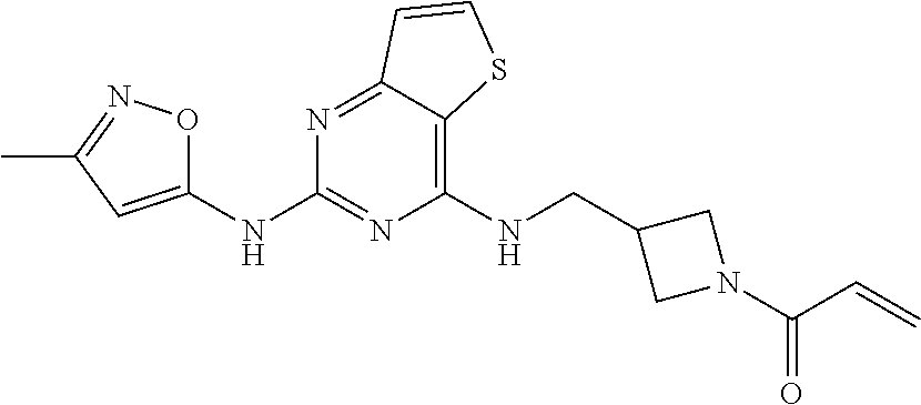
C1(NCC2CN(C(C=C)=O)C2)=C2C(=NC(NC3=CC(C)=NO3)=N1)C=CS2
